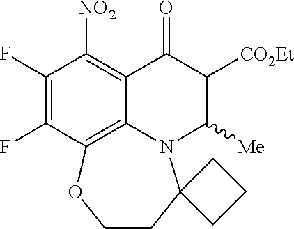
FC1=C(F)C([NO2])=C2C3=C1OCCC1(N3C([Me])C([CO2Et])C2=O)CCC1
